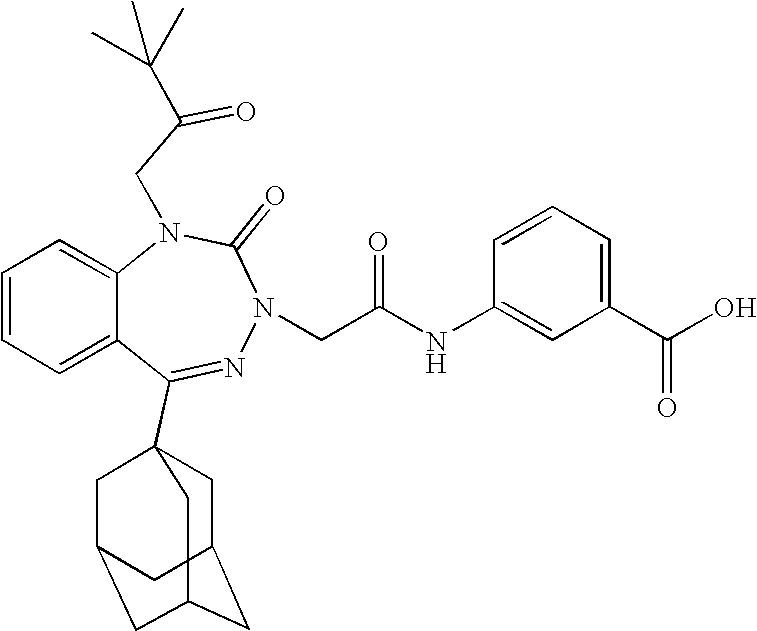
C1=CC=C2C(=C1)N(CC(=O)C(C)(C)C)C(=O)N(CC(NC1=CC(C(O)=O)=CC=C1)=O)N=C2C12CC3CC(CC(C1)C3)C2
